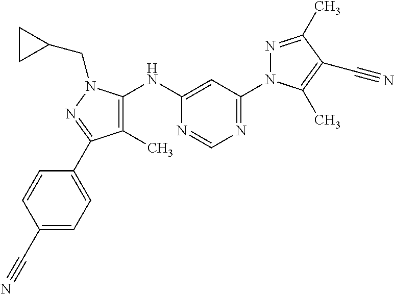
C1=C(NC2=C(C)C(C3=CC=C(C#N)C=C3)=NN2CC2CC2)N=CN=C1N1N=C(C)C(C#N)=C1C
